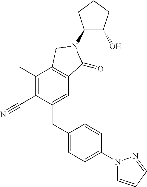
C1(CC2=CC=C(N3C=CC=N3)C=C2)=CC2=C(C(C)=C1C#N)CN(C1C(O)CCC1)C2=O
